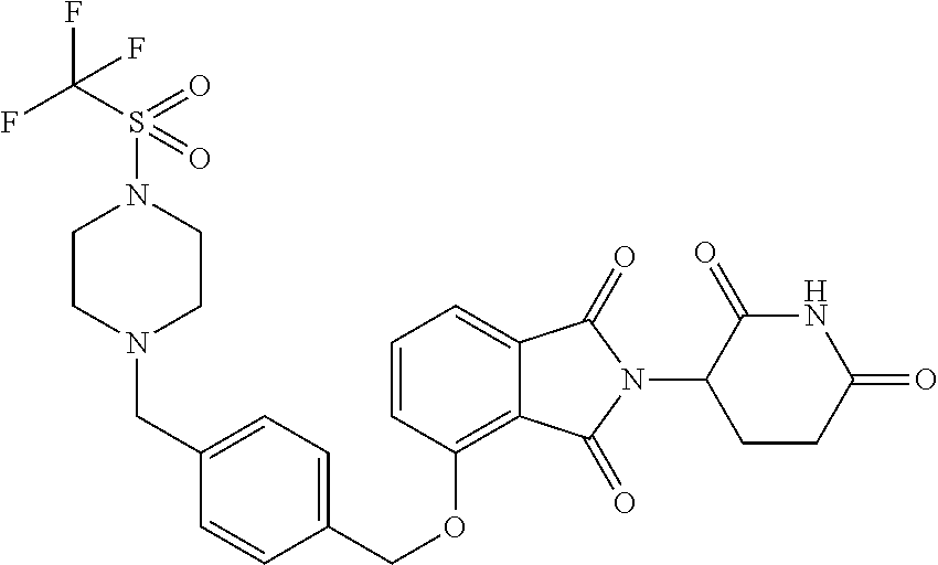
C(OC1=C2C(=CC=C1)C(=O)N(C1C(=O)NC(=O)CC1)C2=O)C1=CC=C(CN2CCN(S(=O)(=O)C(F)(F)F)CC2)C=C1
